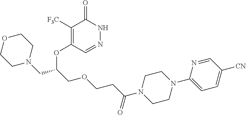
C1([F3C])=C(OC(CN2CCOCC2)COCCC(N2CCN(C3=CC=C([CN])C=N3)CC2)=O)C=NNC1=O
